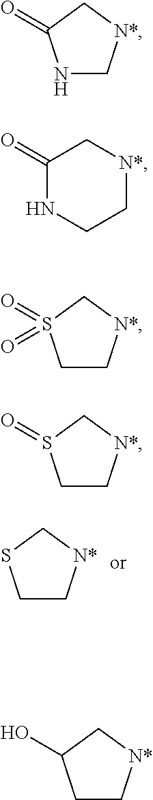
C1C[N*]CS1.N1C[N*]CC1=O.C1(=O)NCC[N*]C1.C1C[N*]CS1(=O)=O.C1C[N*]CS1=O.C1C[N*]CC1O
